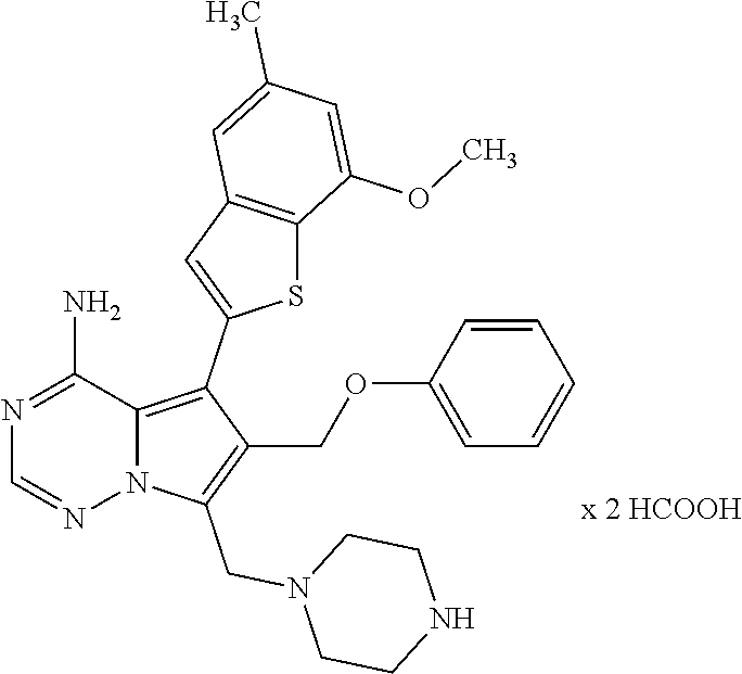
N1=C(N)C2=C(C3=CC4=C(S3)C(OC)=CC(C)=C4)C(COC3=CC=CC=C3)=C(CN3CCNCC3)N2N=C1
